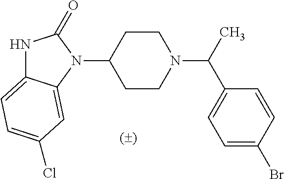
N1C2=CC=C(Cl)C=C2N(C2CCN(C(C3=CC=C(Br)C=C3)C)CC2)C1=O
